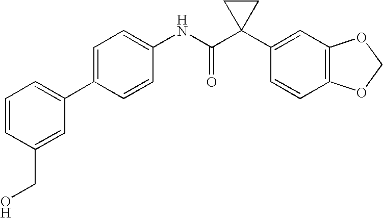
C1=C(C2=CC=CC(CO)=C2)C=CC(NC(C2(C3=CC4=C(C=C3)OCO4)CC2)=O)=C1
